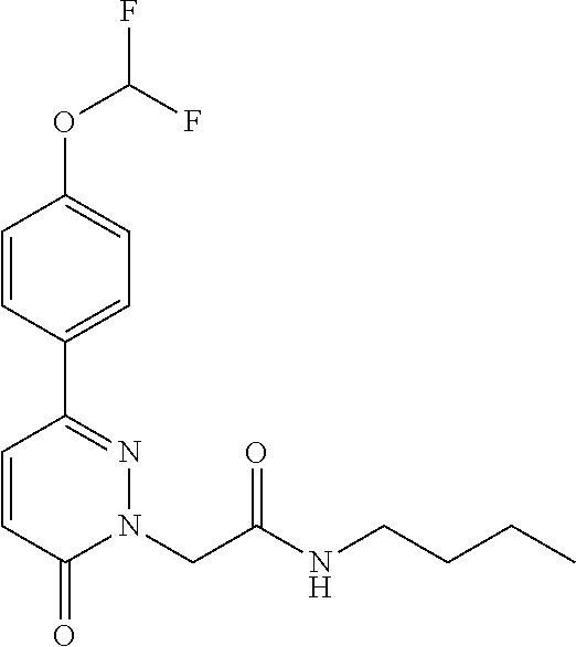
C1=CC(C2=NN(CC(NCCCC)=O)C(=O)C=C2)=CC=C1OC(F)F
